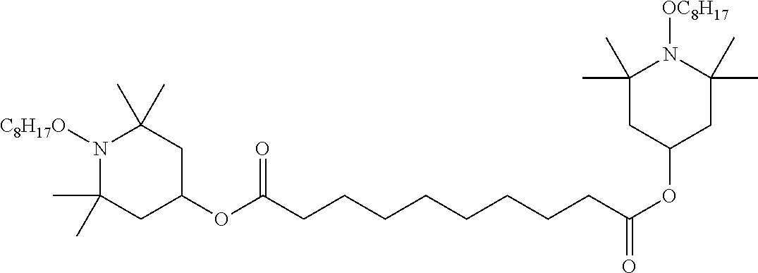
N1([C8H17O])C(C)(C)CC(OC(CCCCCCCCC(OC2CC(C)(C)N([OC8H17])C(C)(C)C2)=O)=O)CC1(C)C
